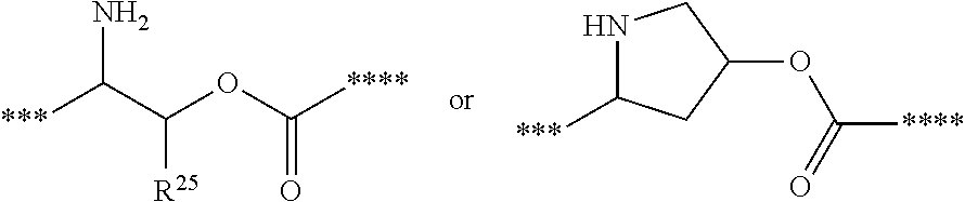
[***]C(C(OC([****])=O)[R25])N.N1C([***])CC(OC([****])=O)C1
